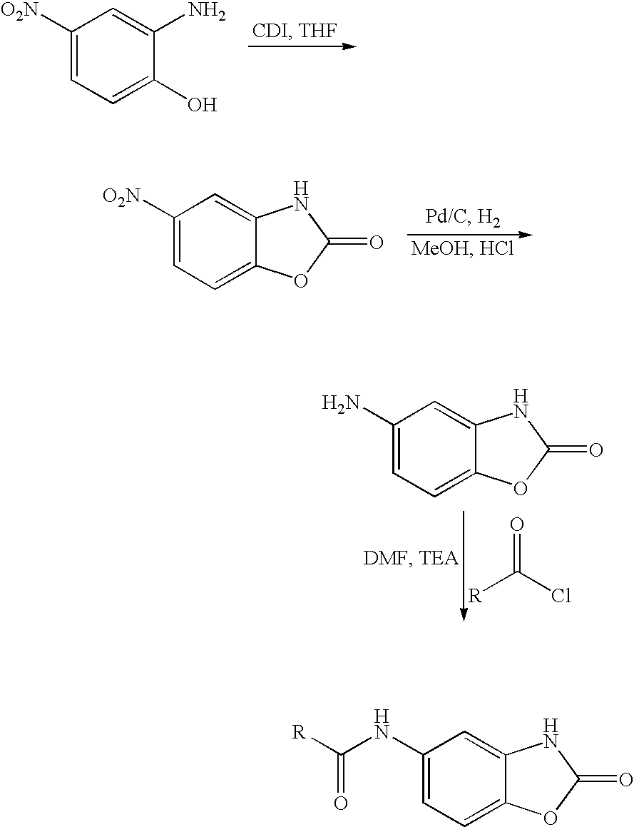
C1([O2N])=CC=C(O)C(N)=C1.C1([O2N])=CC=C2C(=C1)NC(=O)O2.C1(N)=CC=C2C(=C1)NC(=O)O2.O=C([R])Cl.C1(NC(=O)[R])=CC=C2C(=C1)NC(=O)O2
